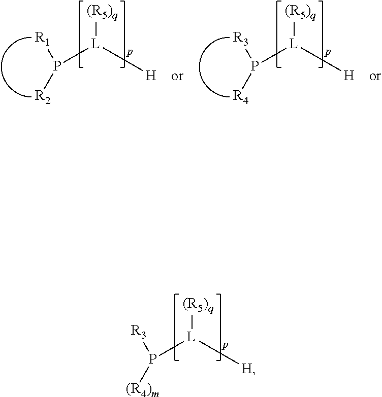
[R1]P([R2])[L]([(R5)q])[H].[R3]P([R4])[L]([(R5)q])[H].[R3]P([L]([(R5)q])[H])[(R4)m]
